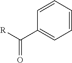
[R]C(C1=CC=CC=C1)=O
